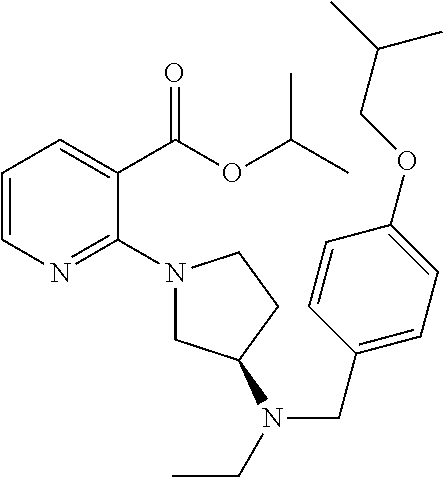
C1=CN=C(N2CC(N(CC)CC3=CC=C(OCC(C)C)C=C3)CC2)C(C(OC(C)C)=O)=C1
